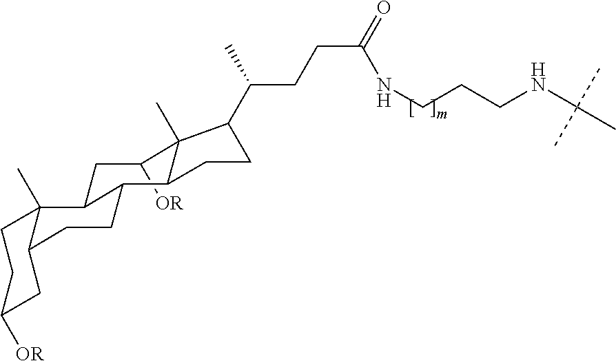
C1([OR])CC2C3(C)CCC([OR])CC3CCC2C2C1(C)C(C(C)CCC(=O)NCCCNC(C)(C)C)CC2
